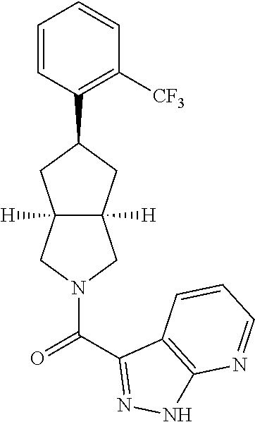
C1=CC(C2CC3([H])C([H])(C2)CN(C(=O)C2=NNC4=C2C=CC=N4)C3)=C([CF3])C=C1
